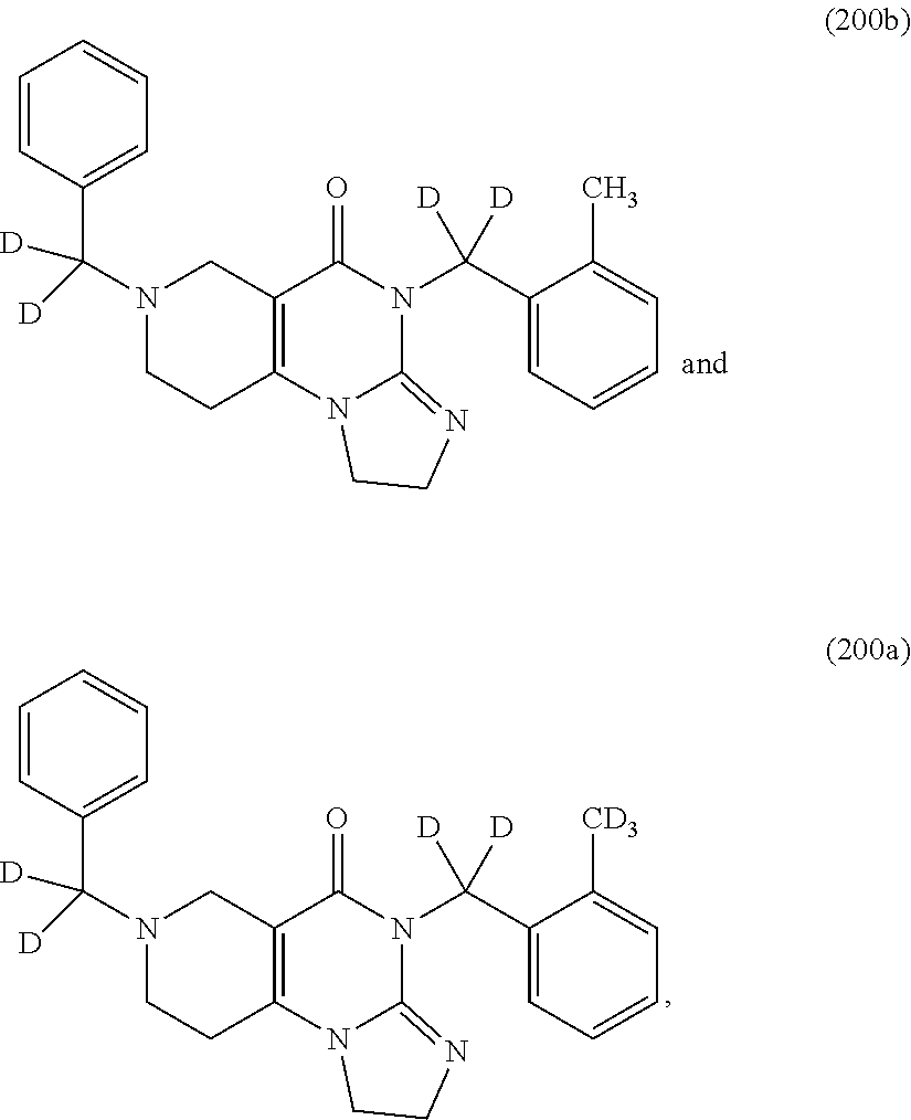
C1=CC=CC=C1C(N1CCC2=C(C1)C(=O)N(C(C1=CC=CC=C1[CD3])([D])[D])C1=NCCN21)([D])[D].C1=CC=CC=C1C(N1CCC2=C(C1)C(=O)N(C(C1=CC=CC=C1C)([D])[D])C1=NCCN21)([D])[D]
